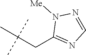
C1(CC(C)(C)C)=NC=NN1[Me]
